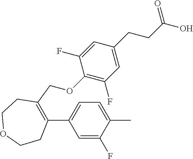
C(C1=C(C2=CC=C(C)C(F)=C2)CCOCC1)OC1=C(F)C=C(CCC(O)=O)C=C1F
